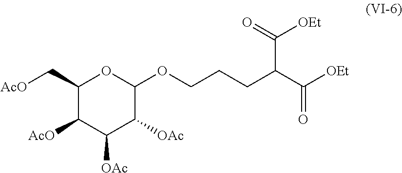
C1(C[AcO])C([AcO])C([OAc])C([OAc])C(OCCCC(C([OEt])=O)C([OEt])=O)O1
